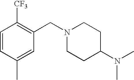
C1=CC(C)=CC(CN2CCC(N(C)C)CC2)=C1[CF3]
